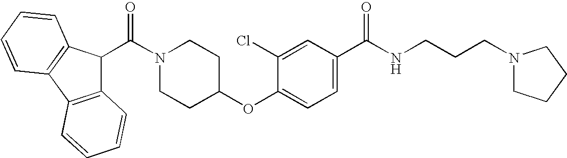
C(N1CCC(OC2=CC=C(C(NCCCN3CCCC3)=O)C=C2Cl)CC1)(=O)C1C2=C(C3=C1C=CC=C3)C=CC=C2
